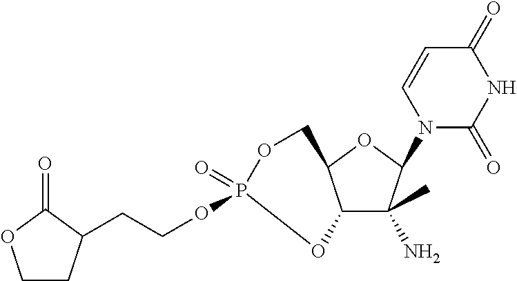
C12C(C)(N)C(N3C(=O)NC(=O)C=C3)OC1COP(=O)(OCCC1CCOC1=O)O2
